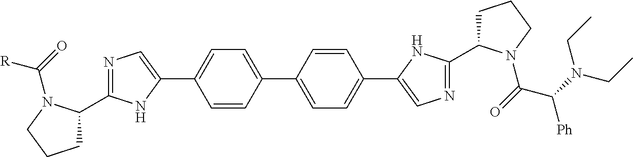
C1C(C2=NC=C(C3=CC=C(C4=CC=C(C5=CN=C(C6CCCN6C(=O)C(N(CC)CC)[Ph])N5)C=C4)C=C3)N2)N(C(=O)[R])CC1
